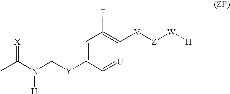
CC(N(C[Y]C1=CC(F)=C([V][Z][W][H])[U]=C1)[H])=[X]
